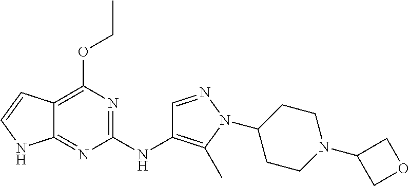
C12=C(OCC)N=C(NC3=C(C)N(C4CCN(C5COC5)CC4)N=C3)N=C1NC=C2
